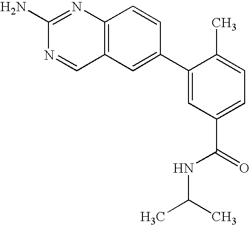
C12=C(C=C(C3=CC(C(NC(C)C)=O)=CC=C3C)C=C1)C=NC(N)=N2
